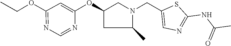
C(OC1=NC=NC(OC2CN(CC3=CN=C(NC(C)=O)S3)C(C)C2)=C1)C
